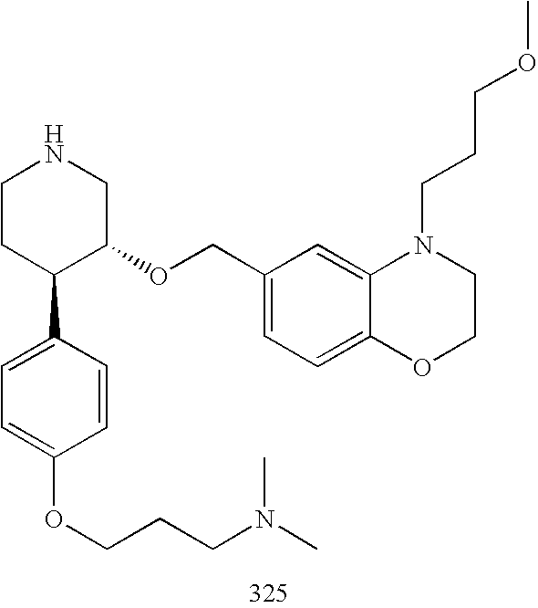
C1CC(C2=CC=C(OCCCN(C)C)C=C2)C(OCC2=CC=C3C(=C2)N(CCCOC)CCO3)CN1
